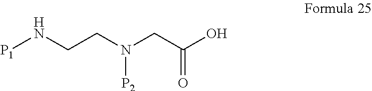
[P1]NCCN(CC(O)=O)[P2]
